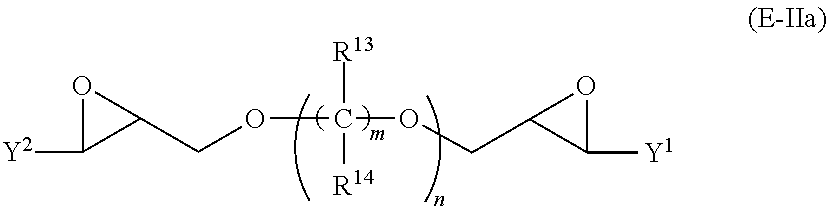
O(C([R13])([R14])OCC1C([Y1])O1)CC1C([Y2])O1
